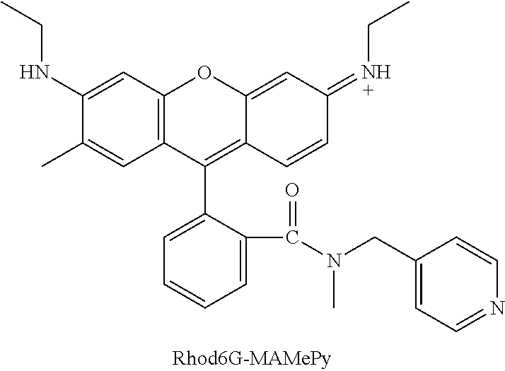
C1(NCC)=CC2=C(C=C1C)C(C1=CC=CC=C1C(=O)N(CC1=CC=NC=C1)C)=C1C(=CC(=NCC)C=C1)O2
